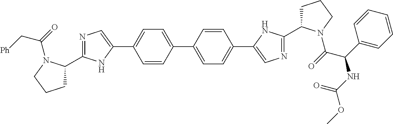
C1=C(C2=CN=C(C3CCCN3C(C[Ph])=O)N2)C=CC(C2=CC=C(C3=CN=C(C4CCCN4C(=O)C(C4=CC=CC=C4)NC(OC)=O)N3)C=C2)=C1
